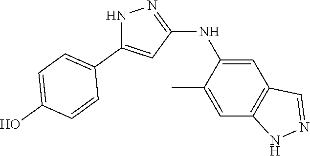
N1C(C2=CC=C(O)C=C2)=CC(NC2=CC3=C(C=C2C)NN=C3)=N1
